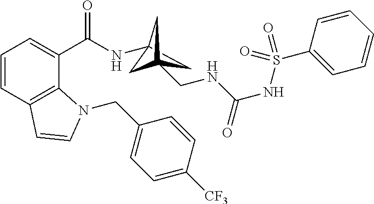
C1=CC2=C(C(C(NC34CC(CNC(NS(C5=CC=CC=C5)(=O)=O)=O)(C3)C4)=O)=C1)N(CC1=CC=C([CF3])C=C1)C=C2
